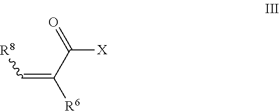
C(=C(C(=O)[X])[R6])[R8]
